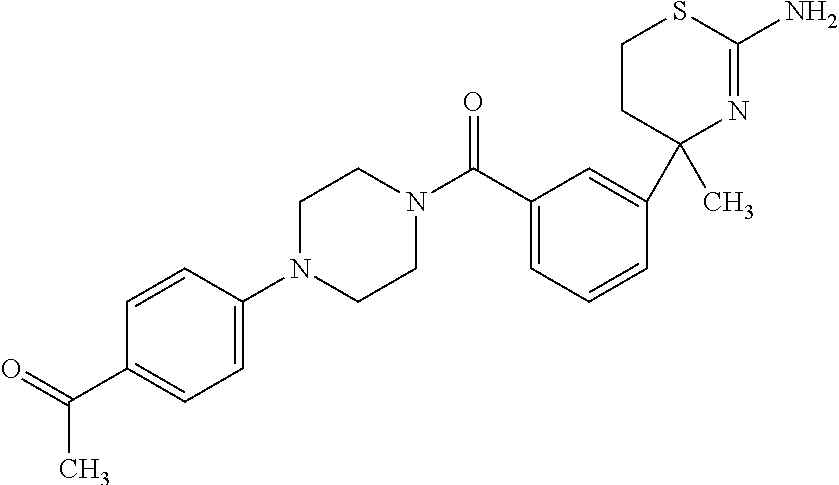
C1CC(C2=CC(C(=O)N3CCN(C4=CC=C(C(C)=O)C=C4)CC3)=CC=C2)(C)N=C(N)S1
